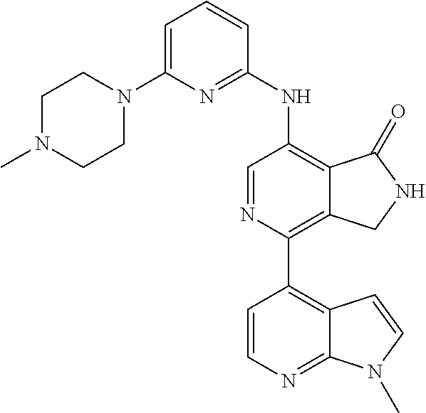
C1N(C)CCN(C2=CC=CC(NC3=C4C(=C(C5=C6C(=NC=C5)N(C)C=C6)N=C3)CNC4=O)=N2)C1
